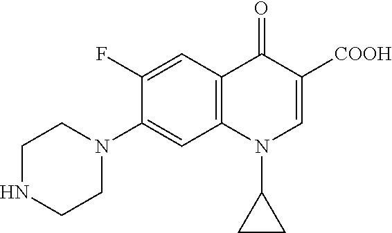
C1(F)=CC2=C(C=C1N1CCNCC1)N(C1CC1)C=C([COOH])C2=O
